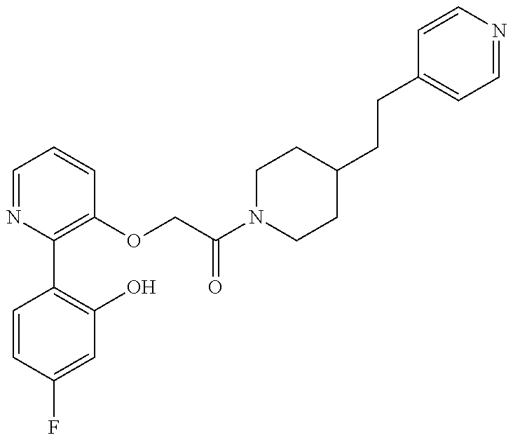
C1=CC(F)=CC(O)=C1C1=C(OCC(N2CCC(CCC3=CC=NC=C3)CC2)=O)C=CC=N1
